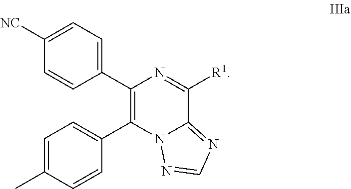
C1=C(C)C=CC(C2=C(C3=CC=C([NC])C=C3)N=C([R1])C3=NC=NN23)=C1
